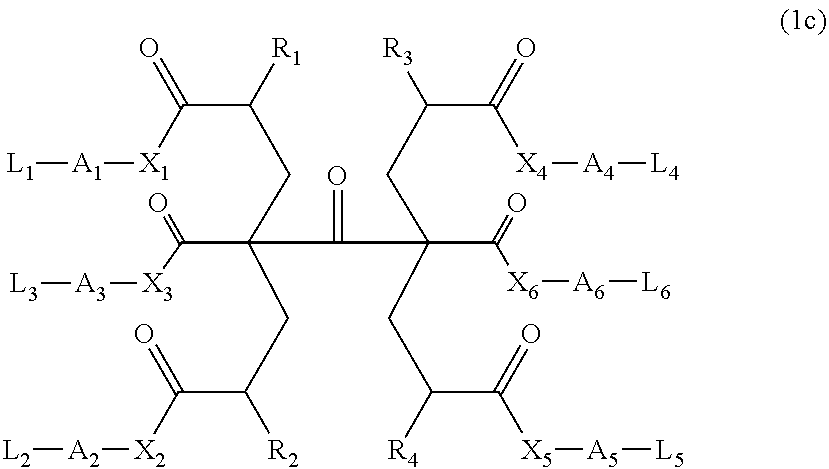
[X4](C(C(CC(CC([R4])C(=O)[X5][A5][L5])(C(=O)C(CC(C([X1][A1][L1])=O)[R1])(CC([R2])C(=O)[X2][A2][L2])C(=O)[X3][A3][L3])C(=O)[X6][A6][L6])[R3])=O)[A4][L4]
